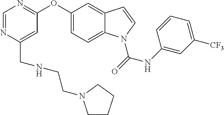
C1(CNCCN2CCCC2)=CC(OC2=CC=C3C(=C2)C=CN3C(=O)NC2=CC([CF3])=CC=C2)=NC=N1
